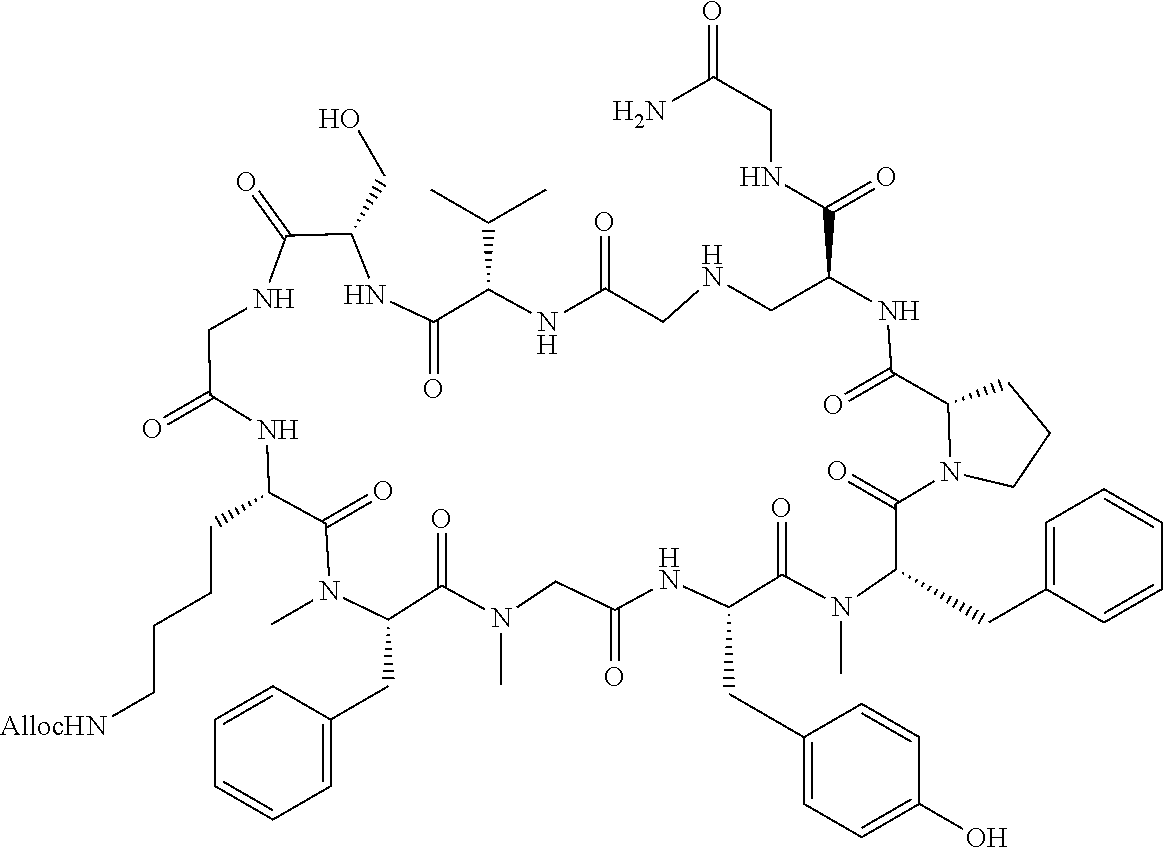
N1(C)C(=O)C(CC2=CC=C(O)C=C2)NC(=O)CN(C)C(=O)C(CC2=CC=CC=C2)N(C)C(=O)C(CCCC[AllocHN])NC(=O)CNC(=O)C(CO)NC(=O)C(C(C)C)NC(=O)CNCC(C(NCC(N)=O)=O)NC(=O)C2N(CCC2)C(=O)C1CC1=CC=CC=C1
